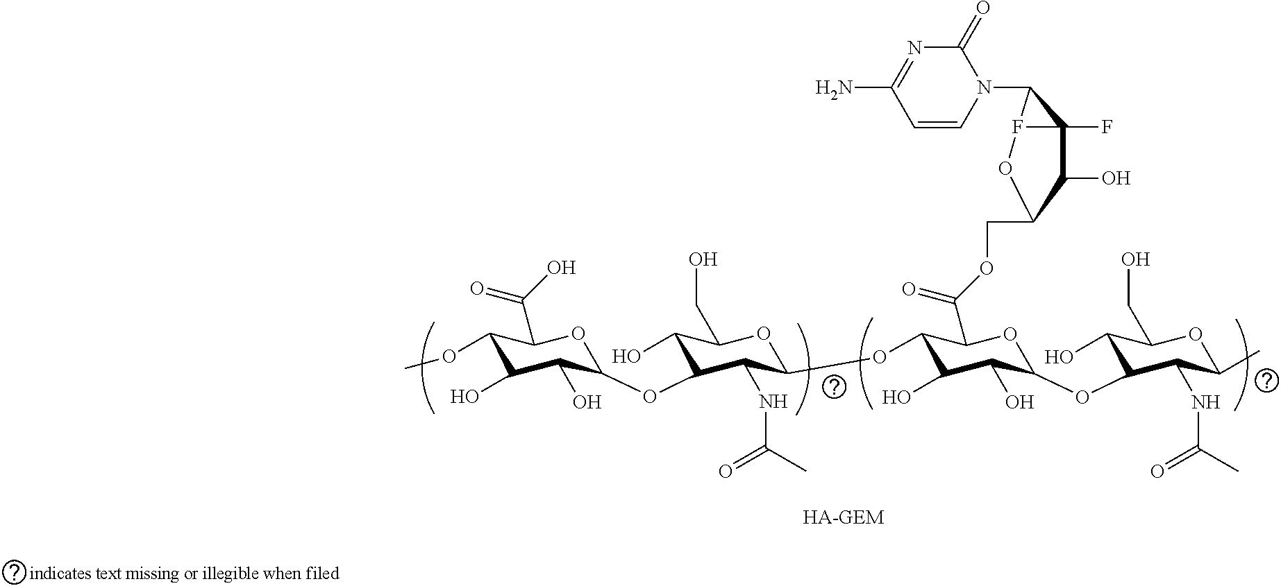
C1(OC)C(O)C(O)C(OC2C(O)C(CO)OC(OC3C(O)C(O)C(OC4C(O)C(CO)OC(C)C4NC(=O)C)OC3C(=O)OCC3C(O)C4(F)C(N5C=CC(N)=NC5=O)F4O3)C2NC(=O)C)OC1C(=O)O.[HA-GEM]
